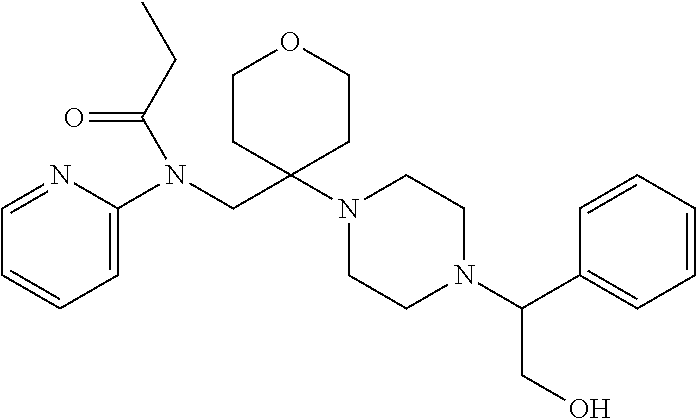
C1=NC(N(CC2(N3CCN(C(C4=CC=CC=C4)CO)CC3)CCOCC2)C(CC)=O)=CC=C1
